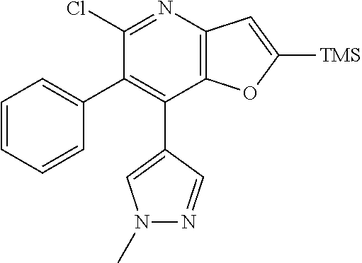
C12=C(N=C(Cl)C(C3=CC=CC=C3)=C1C1=CN(C)N=C1)C=C([TMS])O2
